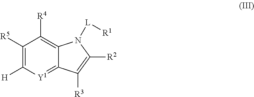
[Y1]1=C2C(=C([R4])C([R5])=C1[H])N([L][R1])C([R2])=C2[R3]
